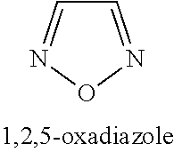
O1N=CC=N1
